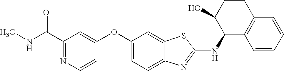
N1=C(C(=O)NC)C=C(OC2=CC=C3C(=C2)SC(NC2C4=C(CCC2O)C=CC=C4)=N3)C=C1
